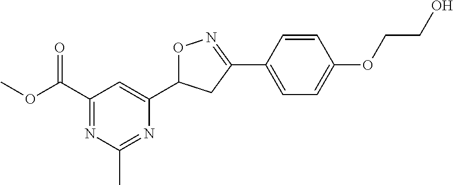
O=C(C1=NC(C)=NC(C2ON=C(C3=CC=C(OCCO)C=C3)C2)=C1)OC
